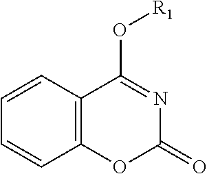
C12=C(OC(=O)N=C1O[R1])C=CC=C2
